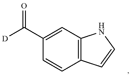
C12=C(C=CN1)C=CC(C([D])=O)=C2
